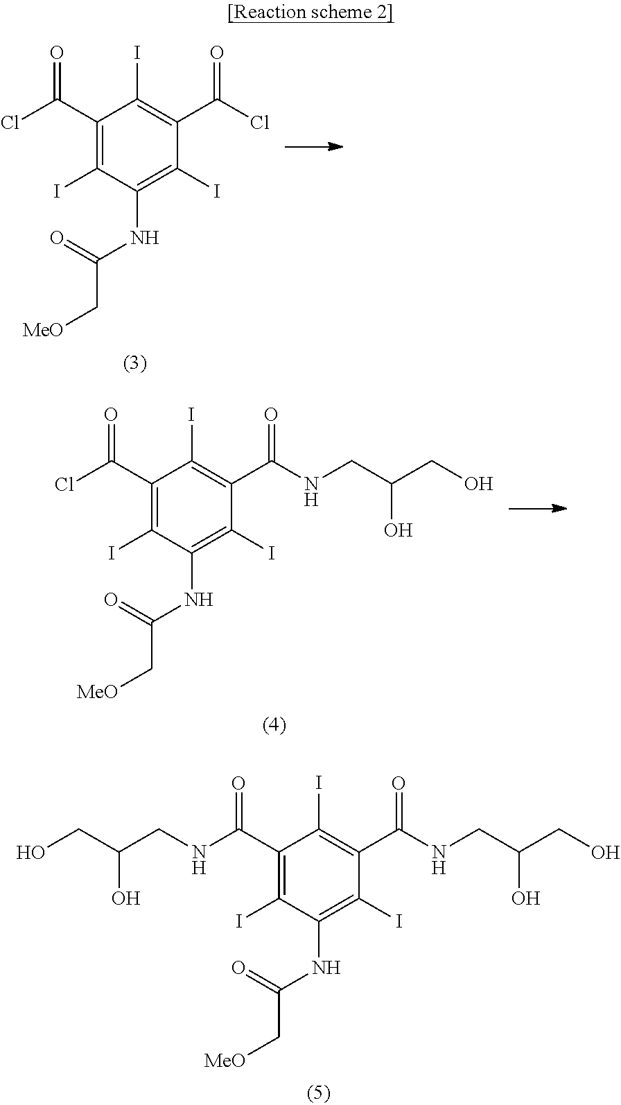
C1(C(Cl)=O)=C(I)C(NC(C[MeO])=O)=C(I)C(C(Cl)=O)=C1I.C1(C(Cl)=O)=C(I)C(NC(C[MeO])=O)=C(I)C(C(NCC(CO)O)=O)=C1I.C1(C(NCC(CO)O)=O)=C(I)C(NC(C[MeO])=O)=C(I)C(C(NCC(CO)O)=O)=C1I
